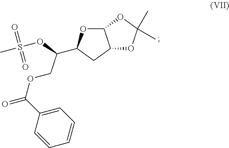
O(C(C1=CC=CC=C1)=O)CC(OS(C)(=O)=O)C1OC2C(C1)OC(C)(C)O2
